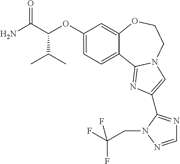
C1(OC(C(N)=O)C(C)C)=CC=C2C(=C1)OCCN1C2=NC(C2=NC=NN2CC(F)(F)F)=C1
